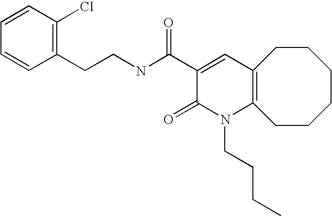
C1=CC(Cl)=C(CCNC(C2=CC3=C(N(CCCC)C2=O)CCCCCC3)=O)C=C1
